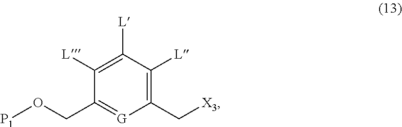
[X3]CC1=C([L])C([L])=C([L])C(CO[P1])=[G]1
